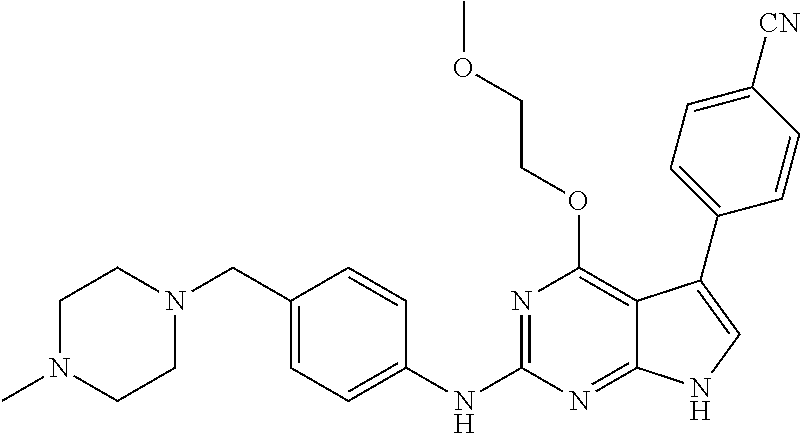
C1N(C)CCN(CC2=CC=C(NC3=NC(OCCOC)=C4C(=N3)NC=C4C3=CC=C([CN])C=C3)C=C2)C1
